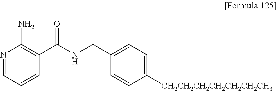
N1=CC=CC(C(NCC2=CC=C([CH2CH2CH2CH2CH2CH2CH3])C=C2)=O)=C1N
